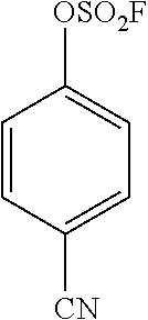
C1=CC([CN])=CC=C1[OSO2F]
